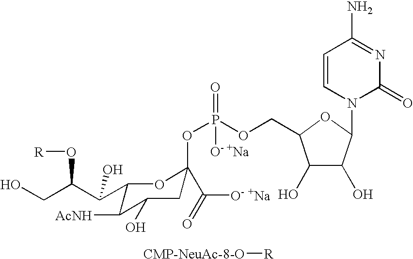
OCC(C(C1C([AcNH])C(O)CC(OP(OCC2C(O)C(O)C(N3C(=O)N=C(N)C=C3)O2)(=O)[O- +Na])(C(=O)[O- +Na])O1)O)O[R].[CMP-NeuAc-8-O][R]
